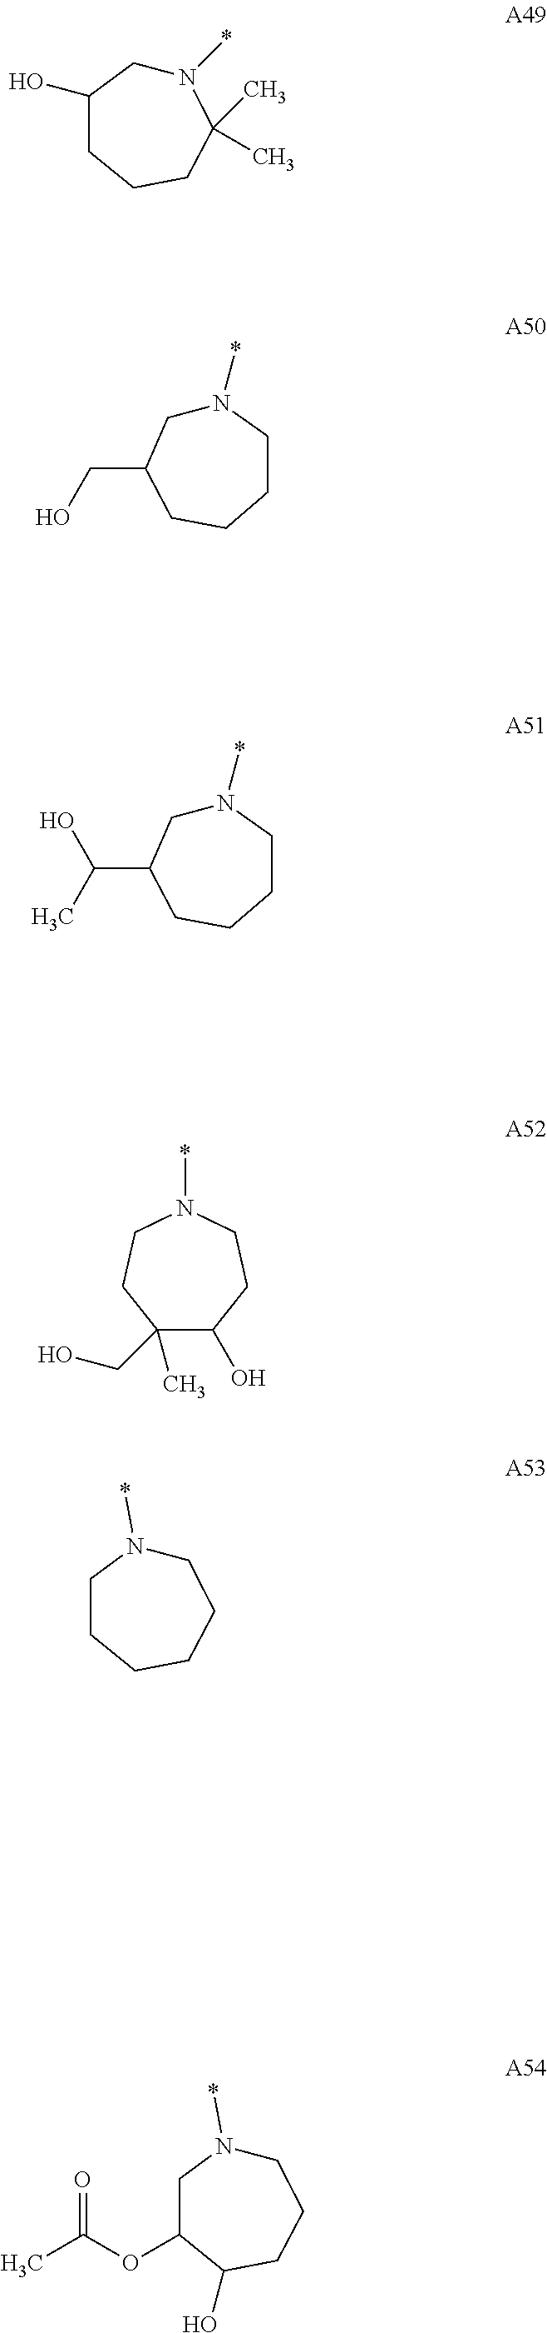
N1(*)CC(O)CCCC1(C)C.N1(*)CC(CO)CCCC1.C1(C)(CO)C(O)CCN(*)CC1.C1N(*)CCCCC1.N1(*)CC(C(O)C)CCCC1.C1N(*)CC(OC(=O)C)C(O)CC1
